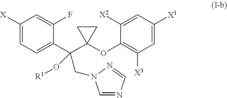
C1([X])=CC=C(C(C2(OC3=C([X3])C=C([X1])C=C3[X2])CC2)(O[R1])CN2C=NC=N2)C(F)=C1
